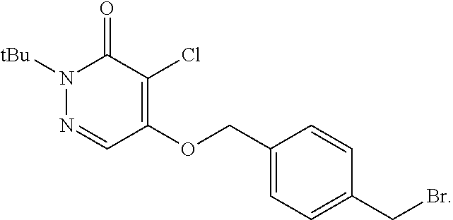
N1([tBu])N=CC(OCC2=CC=C(CBr)C=C2)=C(Cl)C1=O
